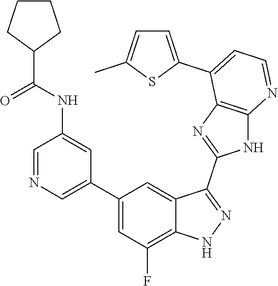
C1=NC=C(C2=CC(F)=C3C(=C2)C(C2=NC4=C(N2)N=CC=C4C2=CC=C(C)S2)=NN3)C=C1NC(=O)C1CCCC1
